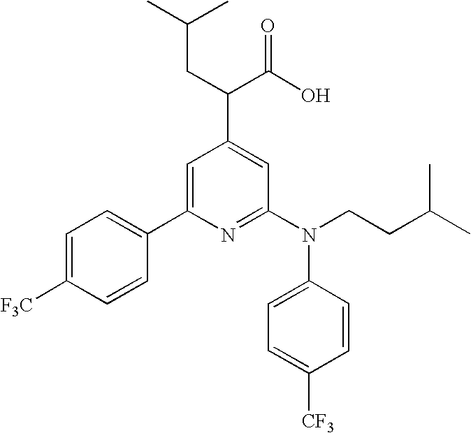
C1(C2=CC(C(C(O)=O)CC(C)C)=CC(N(CCC(C)C)C3=CC=C([CF3])C=C3)=N2)=CC=C([F3C])C=C1
